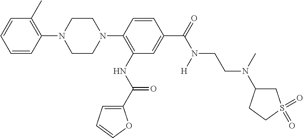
C1(N2CCN(C3=C(NC(=O)C4=CC=CO4)C=C(C(=O)N(CCN(C4CS(=O)(=O)CC4)C)[H])C=C3)CC2)=C(C)C=CC=C1
